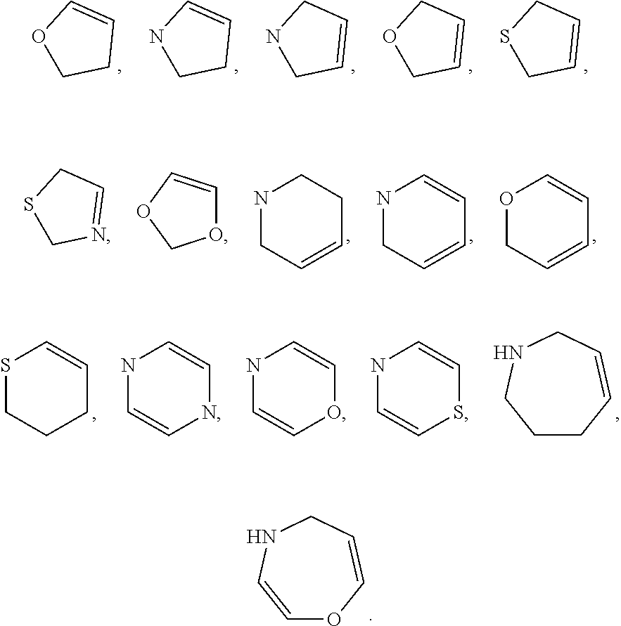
N1CCC=C1.O1CCC=C1.N1CC=CC1.O1CC=CC1.S1CC=CC1.N1CC=CCC1.N1CC=CC=C1.O1CC=CC=C1.S1CN=CC1.O1C=COC1.C1CC=CCNC1.S1CCCC=C1.N1C=CNC=C1.N1C=COC=C1.N1C=CSC=C1.C1=CNCC=CO1
